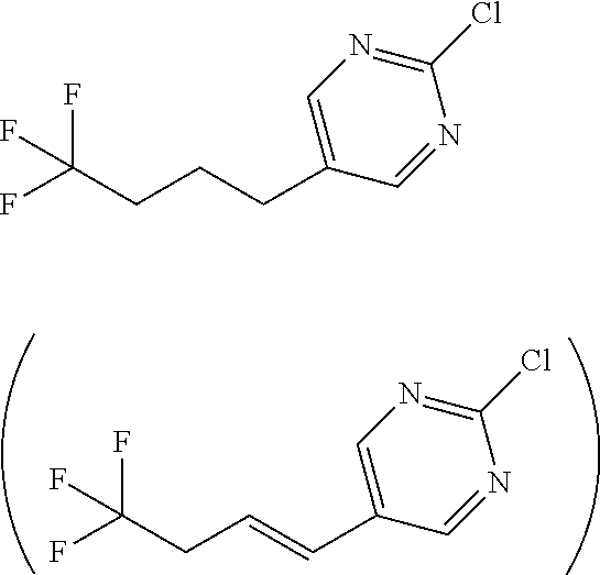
C1(Cl)=NC=C(C=CCC(F)(F)F)C=N1.C1(Cl)=NC=C(CCCC(F)(F)F)C=N1
